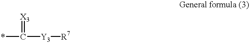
C([Y3][R7])(*)=[X3]
